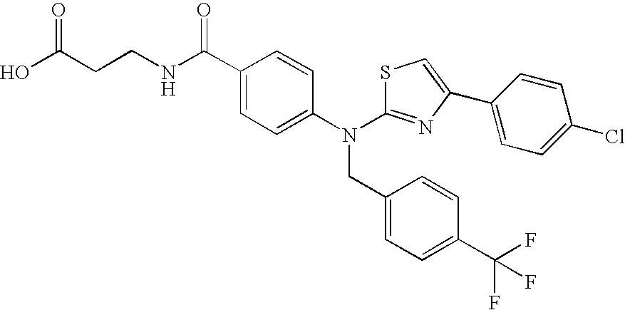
N(C1=CC=C(C(NCCC(O)=O)=O)C=C1)(CC1=CC=C(C(F)(F)F)C=C1)C1=NC(C2=CC=C(Cl)C=C2)=CS1
